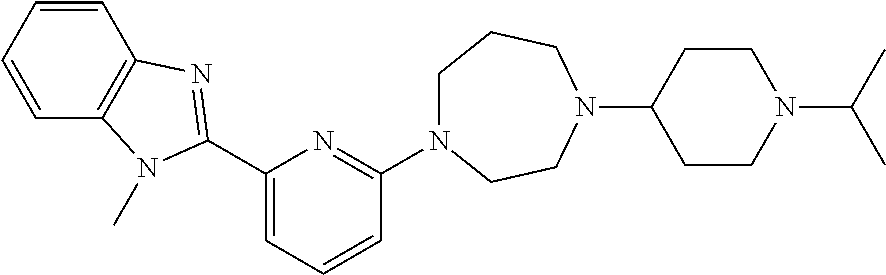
C1(C2=NC3=C(C=CC=C3)N2C)=CC=CC(N2CCCN(C3CCN(C(C)C)CC3)CC2)=N1
